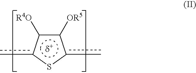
cc1c([R4O])c([OR5])c(c)s1
